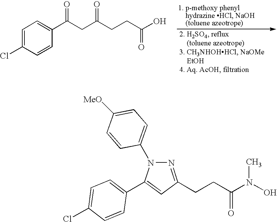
C1=C(Cl)C=CC(C(CC(CCC(O)=O)=O)=O)=C1.N1=C(CCC(N(O)C)=O)C=C(C2=CC=C(Cl)C=C2)N1C1=CC=C([MeO])C=C1
